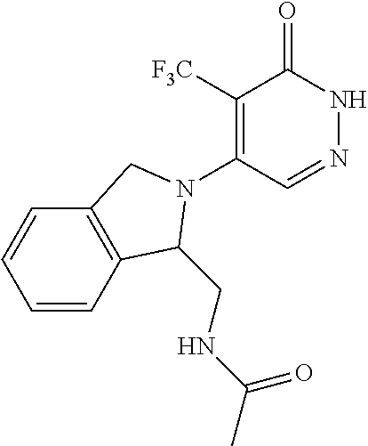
C1([F3C])=C(N2C(CNC(C)=O)C3=C(C=CC=C3)C2)C=NNC1=O
